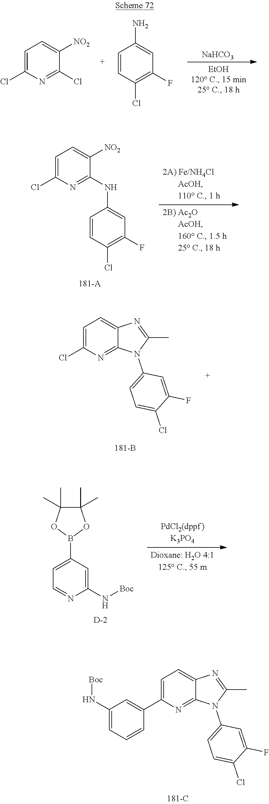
[NaHCO3].C1=C(Cl)N=C(Cl)C([NO2])=C1.C1=CC(Cl)=C(F)C=C1N.C1=CC(Cl)=C(F)C=C1NC1=NC(Cl)=CC=C1[NO2].C1=C(Cl)N=C2C(=C1)N=C(C)N2C1=CC=C(Cl)C(F)=C1.C1=C(B2OC(C)(C)C(C)(C)O2)C=C(N[Boc])N=C1.[D].C1=C(C2=CC(N[Boc])=CC=C2)N=C2C(=C1)N=C(C)N2C1=CC=C(Cl)C(F)=C1
